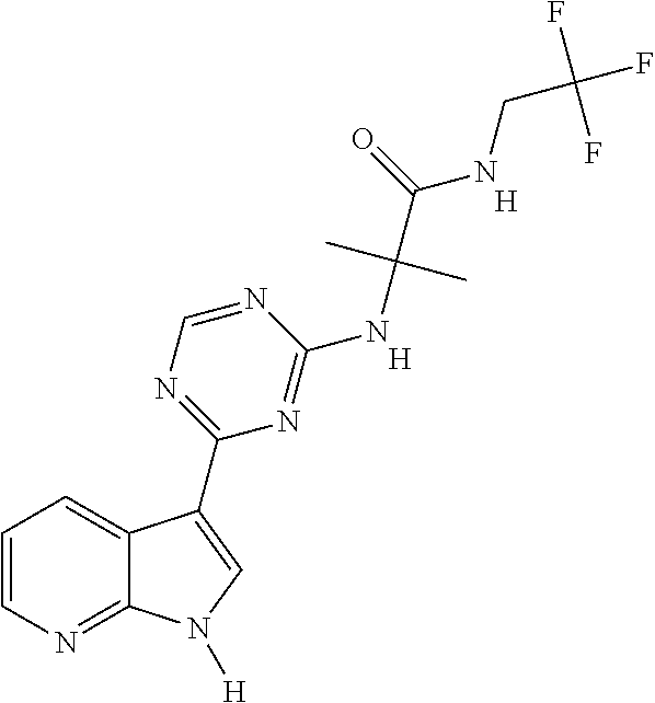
C1=CN=C2C(=C1)C(C1=NC=NC(NC(C(NCC(F)(F)F)=O)(C)C)=N1)=CN2[H].[H].[H]
